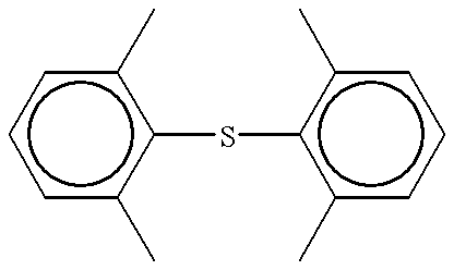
c1cc(C)c(Sc2c(C)cccc2C)c(C)c1
